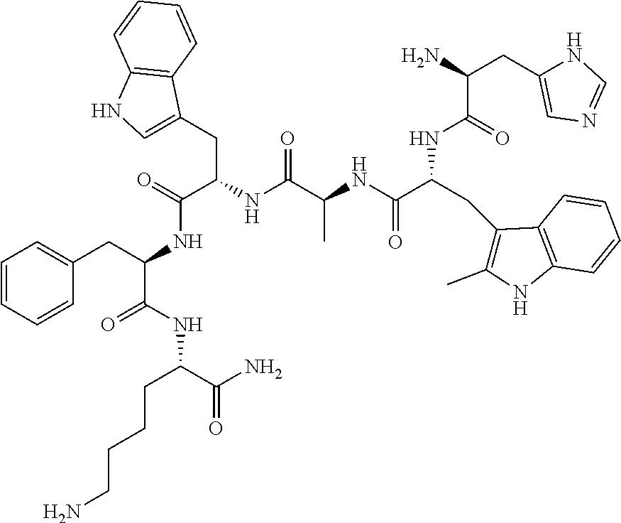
C1=CC=CC(CC(NC(=O)C(CC2=CNC3=C2C=CC=C3)NC(C(NC(C(CC2=C(C)NC3=C2C=CC=C3)NC(C(N)CC2=CN=CN2)=O)=O)C)=O)C(NC(C(N)=O)CCCCN)=O)=C1
